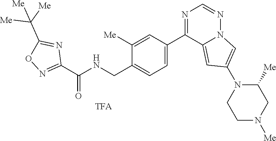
C1([Me])=CC(C2=NC=NN3C2=CC(N2CCN([Me])CC2[Me])=C3)=CC=C1CNC(C1=NOC(C([Me])([Me])[Me])=N1)=O
